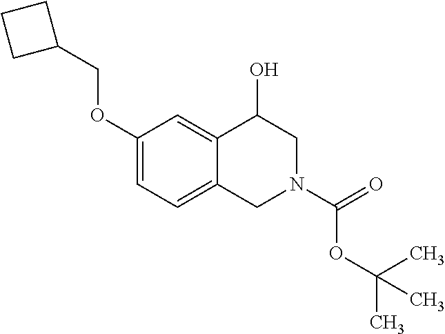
C1(OCC2CCC2)=CC=C2C(=C1)C(O)CN(C(OC(C)(C)C)=O)C2
